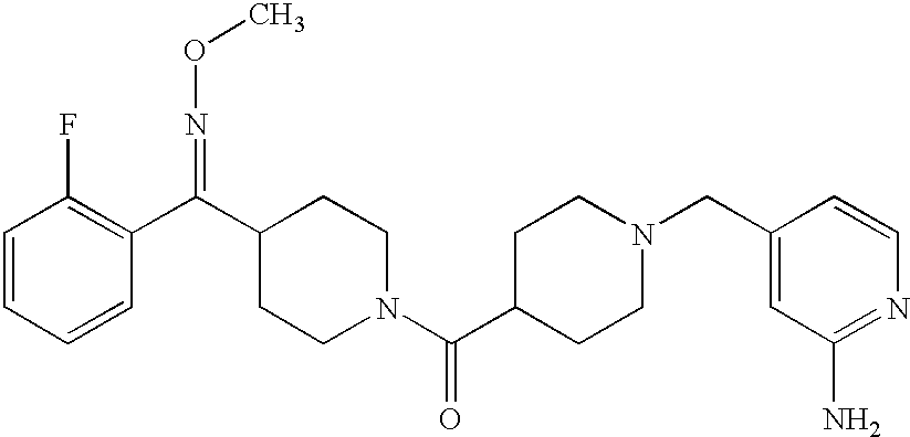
C1=CC=CC(C(C2CCN(C(C3CCN(CC4=CC(N)=NC=C4)CC3)=O)CC2)=NOC)=C1F
